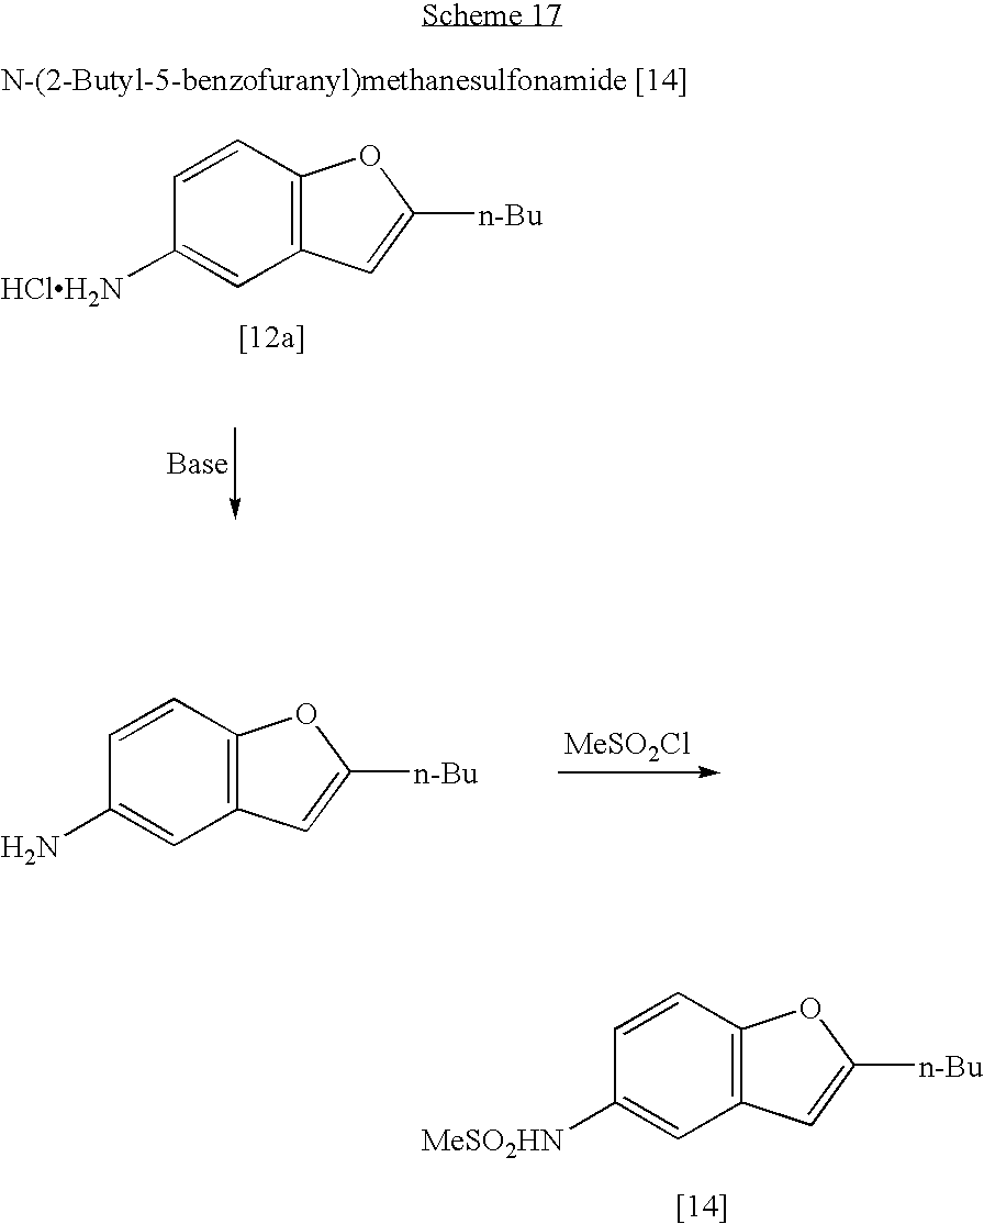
C1=CC2=C(C=C1[HClH2N])C=C([n-Bu])O2.[MeSO2Cl].C1=CC2=C(C=C1N)C=C([n-Bu])O2.C1=CC2=C(C=C1[MeSO2HN])C=C([n-Bu])O2
